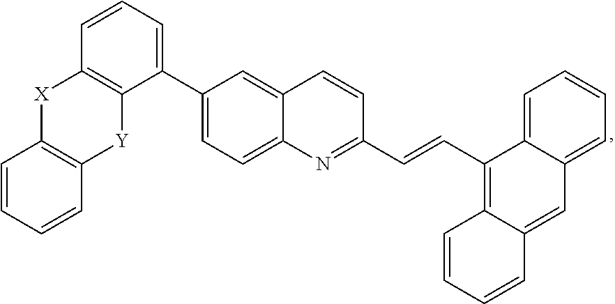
C1=CC=CC2=C1[X]C1=C([Y]2)C(C2=CC=C3C(=C2)C=CC(C=CC2=C4C(=CC5=CC=CC=C25)C=CC=C4)=N3)=CC=C1
